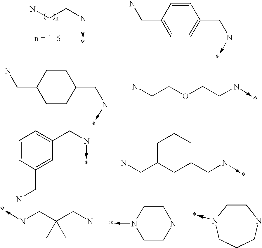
NCCN->*.NCC1=CC=C(CN->*)C=C1.NCC1CCC(CN->*)CC1.NCCOCCN->*.C1=CC(CN)=CC(CN->*)=C1.NCC1CC(CN->*)CCC1.N(CC(CN)(C)C)->*.N1(->*)CCNCC1.C1CN(->*)CCCN1
